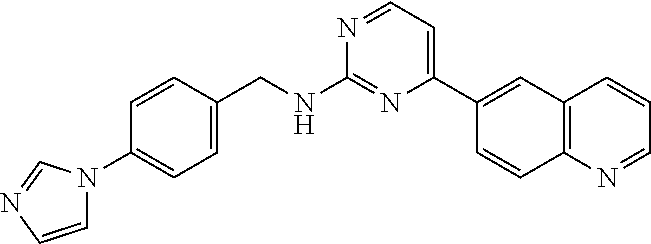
N1=CC=C(C2=CC3=C(C=C2)N=CC=C3)N=C1NCC1=CC=C(N2C=CN=C2)C=C1
